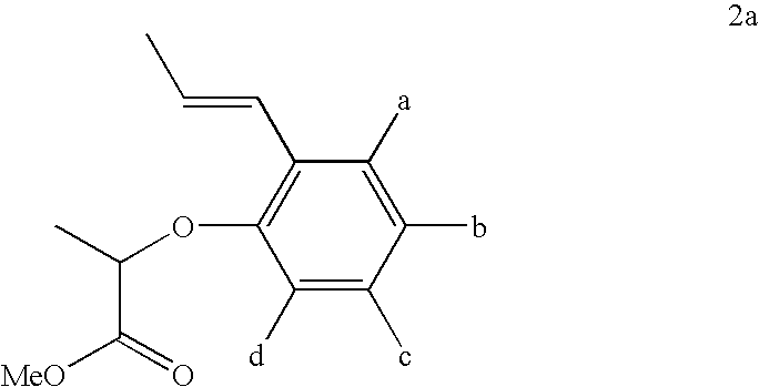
C1([d])=C(c)C(b)=C([a])C(C=CC)=C1OC(C(=O)[MeO])C
